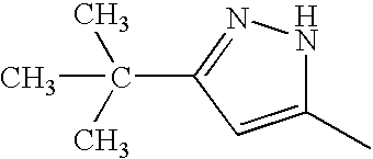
C1(C)=CC(C(C)(C)C)=NN1
